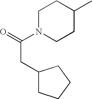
C(N1CCC(C)CC1)(=O)CC1CCCC1
